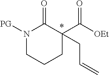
N1([PG])CCCC(C([OEt])=O)(CC=C)C1=O
